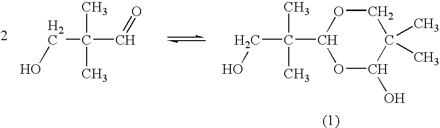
C(C(C)(C)C=O)O.C(C(C)(C)C1OC(O)C(C)(C)CO1)O
